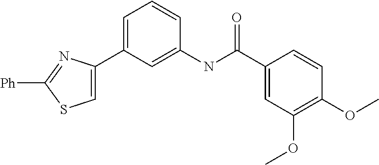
C1=C(C2=CC=CC(NC(C3=CC(OC)=C(OC)C=C3)=O)=C2)N=C([Ph])S1
